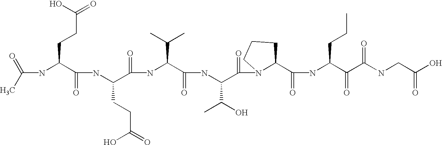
C(NC(C(NC(C(=O)NC(C(=O)NC(C(=O)N1C(C(=O)NC(C(=O)C(NCC(=O)O)=O)CCC)CCC1)C(O)C)C(C)C)CCC(=O)O)=O)CCC(=O)O)(C)=O
